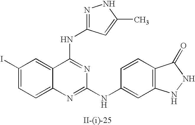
C1(I)=CC=C2C(=C1)C(NC1=NNC(C)=C1)=NC(NC1=CC3=C(C=C1)C(=O)NN3)=N2
